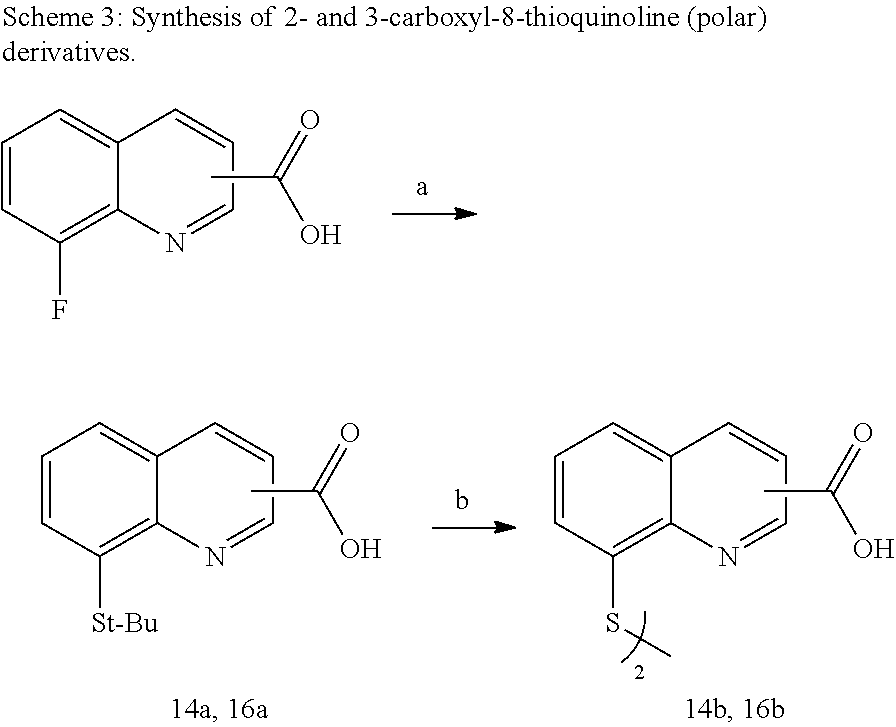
C1=CC(F)=C2C(=C1)C=CC=N2.CC(=O)O.C1=CC([St-Bu])=C2C(=C1)C=CC=N2.CC(=O)O.C1=CC(SC)=C2C(=C1)C=CC=N2.CC(=O)O
